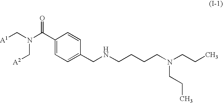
C1(C(N(C[A1])C[A2])=O)=CC=C(CNCCCCN(CCC)CCC)C=C1
